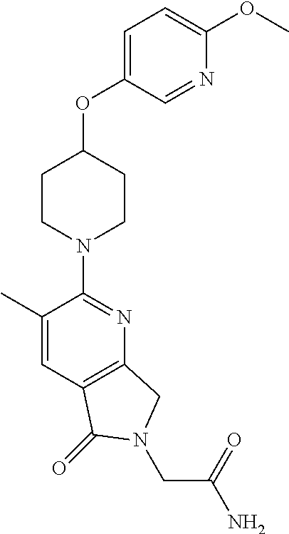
C1(C)=CC2=C(N=C1N1CCC(OC3=CC=C(OC)N=C3)CC1)CN(CC(N)=O)C2=O
